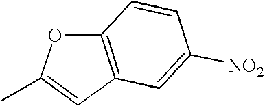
C12=C(C=C([NO2])C=C1)C=C(C)O2
